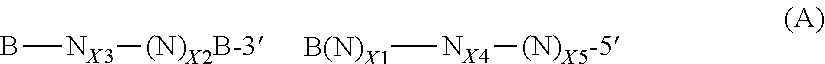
B[NX3][(N)X2B-3].[B(N)X1][NX4][(N)X5-5]
